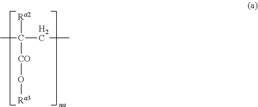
[Ra2]C(CC)([CO]O[Ra3])C
